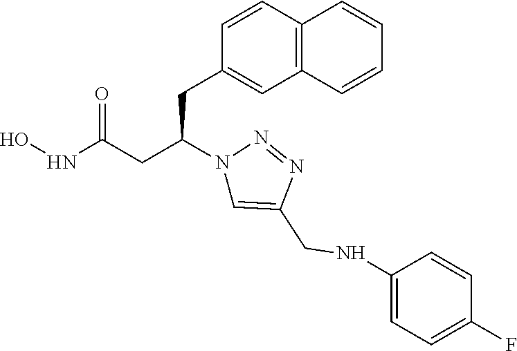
C1(CC(CC(NO)=O)N2C=C(CNC3=CC=C(F)C=C3)N=N2)=CC2=C(C=C1)C=CC=C2
